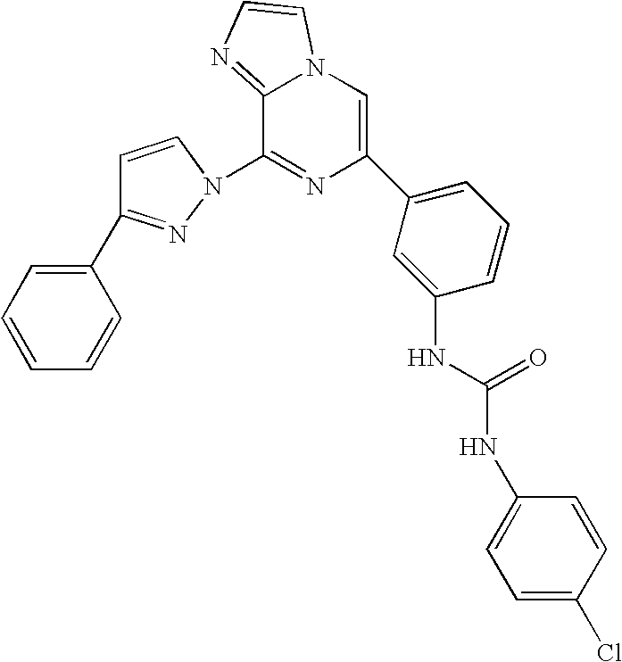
C1=CN(C2=NC(C3=CC=CC(NC(NC4=CC=C(Cl)C=C4)=O)=C3)=CN3C2=NC=C3)N=C1C1=CC=CC=C1
